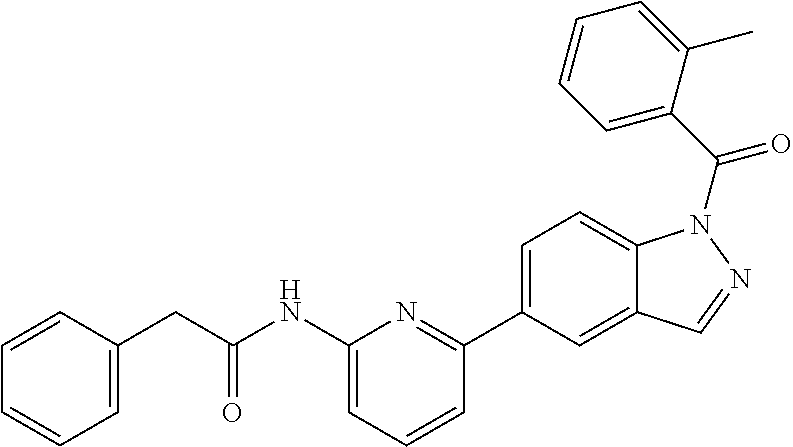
C1=CC(CC(NC2=CC=CC(C3=CC=C4C(=C3)C=NN4C(C3=CC=CC=C3C)=O)=N2)=O)=CC=C1
